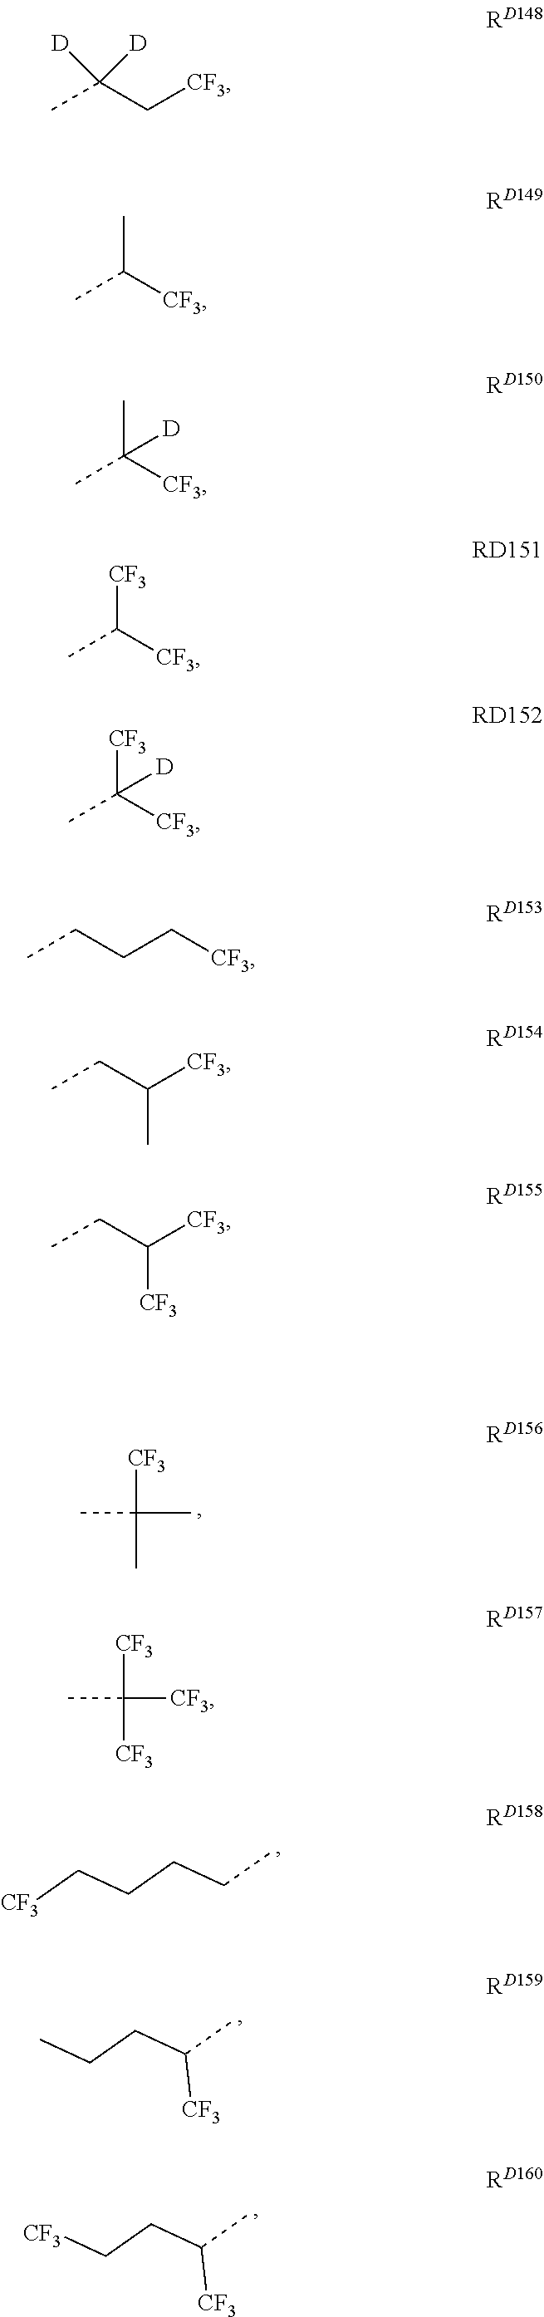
[CF3]C(C)(C)C.[CF3]CCCCC.CCCC(C)[CF3].[CF3]CCC(C)[CF3].CC(C[CF3])([D])[D].CC([CF3])C.CC([CF3])(C)[D].CC([CF3])[CF3].CCCC[CF3].CCC([CF3])C.CCC([CF3])[CF3].[CF3]C([CF3])([CF3])C.CC([CF3])([CF3])[D]
